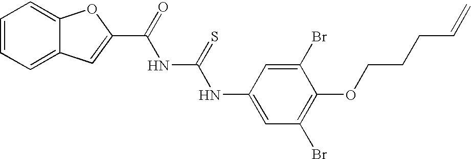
C1=CC=C2C(=C1)OC(C(NC(NC1=CC(Br)=C(OCCCC=C)C(Br)=C1)=S)=O)=C2
